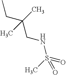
CCC(CNS(=O)(C)=O)(C)C
